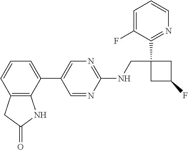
C1=C(F)C(C2(CNC3=NC=C(C4=CC=CC5=C4NC(=O)C5)C=N3)CC(F)C2)=NC=C1
